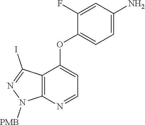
C1=C(F)C(OC2=CC=NC3=C2C(I)=NN3[PMB])=CC=C1N
